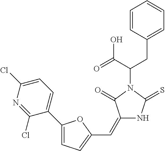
C1=CC(CC(C(=O)O)N2C(=O)C(=CC3=CC=C(C4=CC=C(Cl)N=C4Cl)O3)NC2=S)=CC=C1
